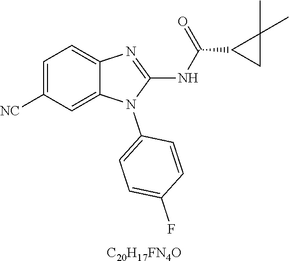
C1=C([NC])C=C2C(=C1)N=C(NC(C1CC1(C)C)=O)N2C1=CC=C(F)C=C1.[C20H17FN4O]
